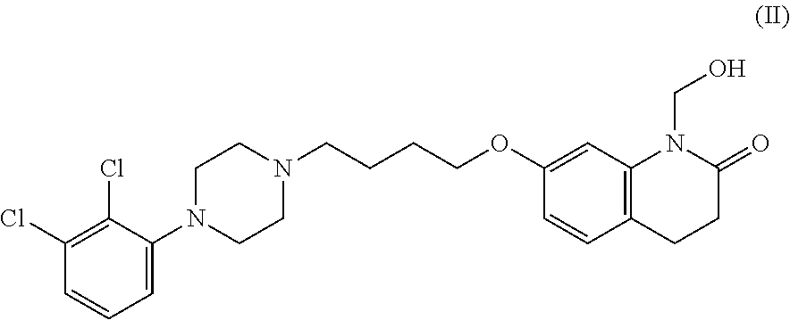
C1(Cl)=C(Cl)C(N2CCN(CCCCOC3=CC4=C(C=C3)CCC(=O)N4CO)CC2)=CC=C1
